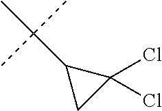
CC(C1CC1(Cl)Cl)(C)C
